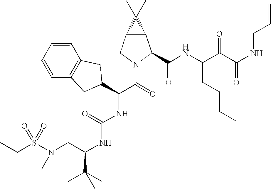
S(N(CC(NC(NC(C(=O)N1C(C(NC(C(C(NCC=C)=O)=O)CCCC)=O)C2C(C1)C2(C)C)C1CC2=C(C=CC=C2)C1)=O)C(C)(C)C)C)(=O)(=O)CC
